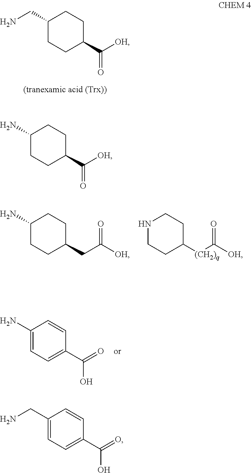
C1(CN)CCC(C([OH])=O)CC1.C1(N)CCC(CC([OH])=O)CC1.N1CCC([(CH2)q]C([OH])=O)CC1.C1(N)=CC=C(C(=O)O)C=C1.C1(N)CCC(C([OH])=O)CC1.C1(CN)=CC=C(C(=O)O)C=C1
